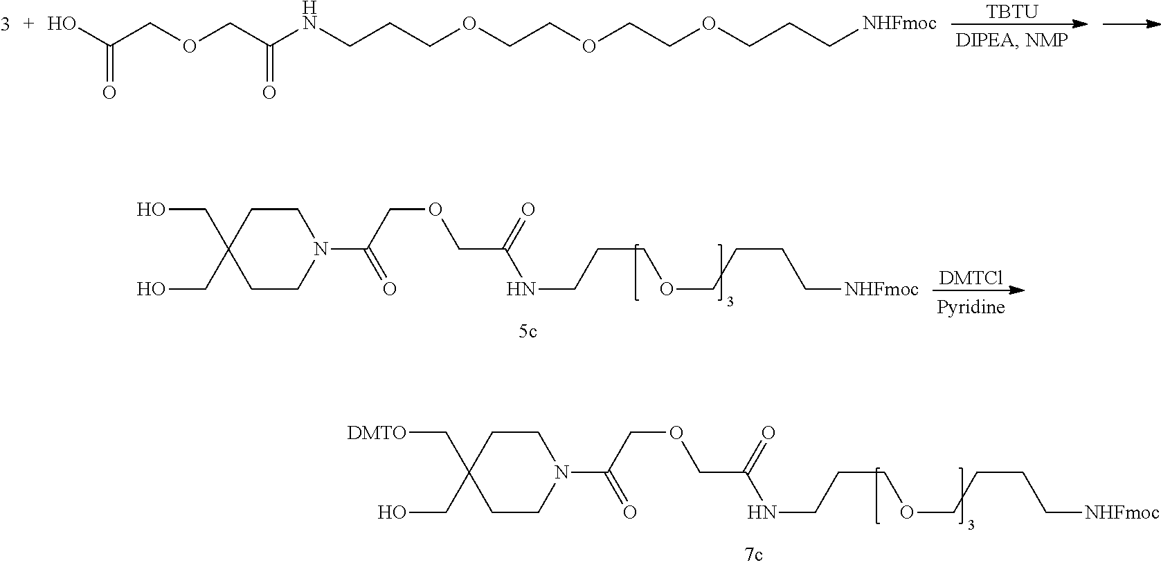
O=C(COCC(=O)NCCCOCCOCCOCCC[NHFmoc])O.[TBTU].C1CC(CO)(CO)CCN1C(COCC(NCCCOCCCC[NHFmoc])=O)=O.[DMTCl].C1CC(C[DMTO])(CO)CCN1C(COCC(NCCCOCCCC[NHFmoc])=O)=O
